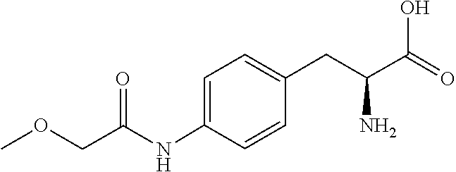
C1(NC(COC)=O)=CC=C(CC(C(O)=O)N)C=C1
